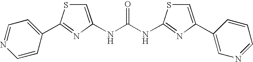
N(C(NC1=NC(C2=CN=CC=C2)=CS1)=O)C1=CSC(C2=CC=NC=C2)=N1
